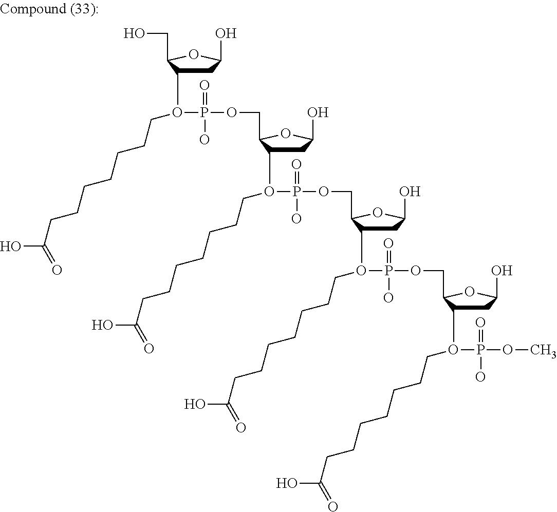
C(O)C1C(O(P(=O)(OCC2C(O(P(=O)(OCC3C(O(P(=O)(OCC4C(O(P(=O)(OC)O)CCCCCCCC(O)=O)CC(O)O4)O)CCCCCCCC(O)=O)CC(O)O3)O)CCCCCCCC(O)=O)CC(O)O2)O)CCCCCCCC(O)=O)CC(O)O1
